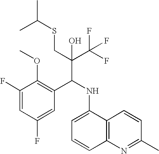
C1(F)=CC(F)=CC(C(NC2=CC=CC3=C2C=CC(C)=N3)C(C(F)(F)F)(CSC(C)C)O)=C1OC
